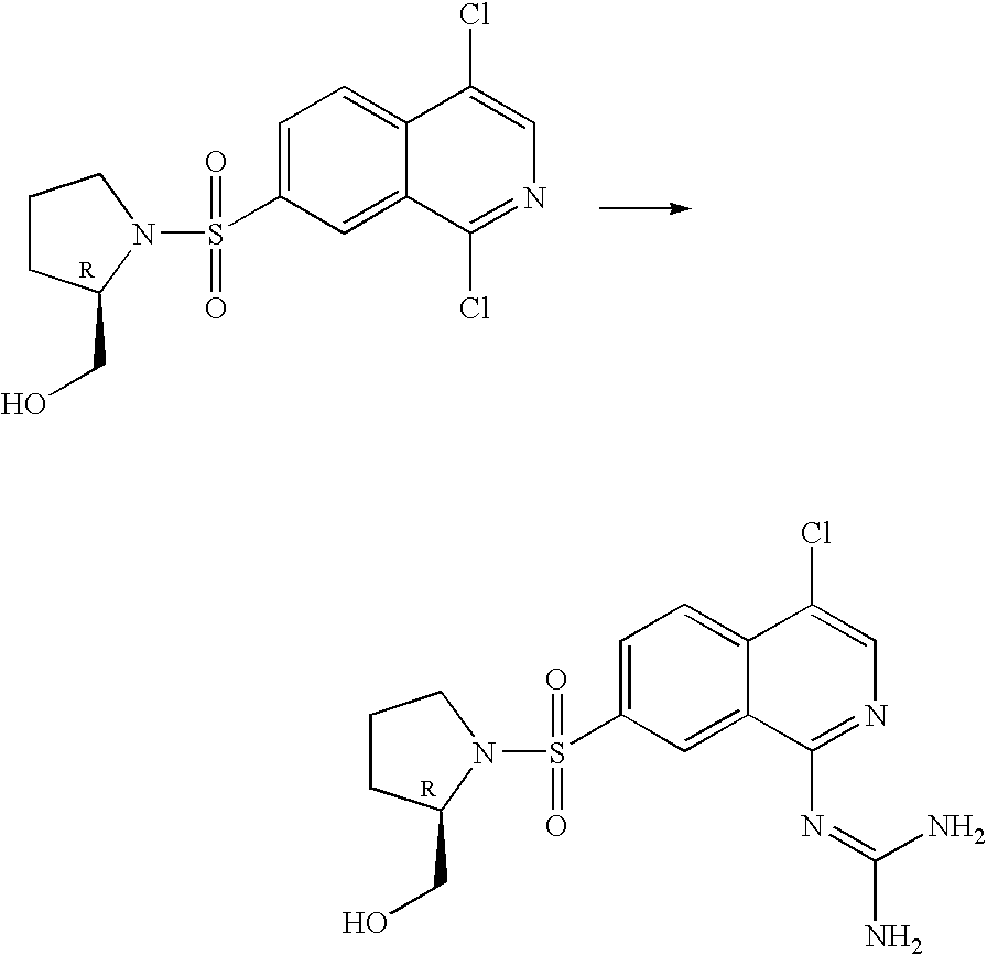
C1CC(CO)N(S(=O)(=O)C2=CC=C3C(=C2)C(N=C(N)N)=NC=C3Cl)C1.C1CC(CO)N(S(=O)(=O)C2=CC=C3C(=C2)C(Cl)=NC=C3Cl)C1
